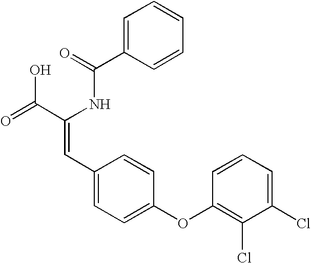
C1=C(C(=O)NC(C(=O)O)=CC2=CC=C(OC3=C(Cl)C(Cl)=CC=C3)C=C2)C=CC=C1
